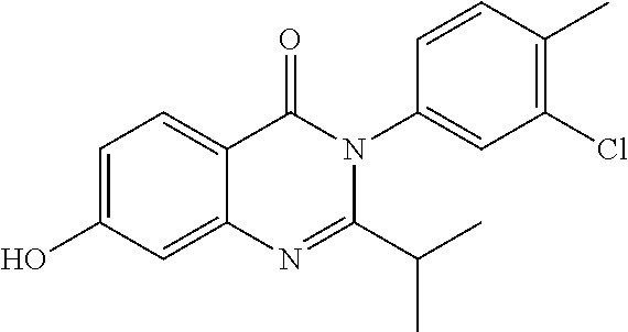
C1=C(O)C=C2C(=C1)C(=O)N(C1=CC(Cl)=C(C)C=C1)C(C(C)C)=N2
